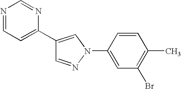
C1=NN(C2=CC(Br)=C(C)C=C2)C=C1C1=CC=NC=N1
